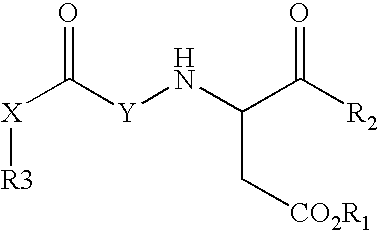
[X](C([Y]NC(C([R2])=O)C[CO2R1])=O)[R3]
